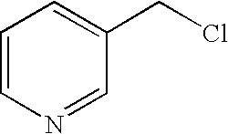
C1=CN=CC(CCl)=C1
